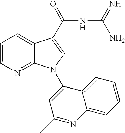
C1=CN=C2C(=C1)C(C(=O)NC(N)=N)=CN2C1=CC(C)=NC2=CC=CC=C12
